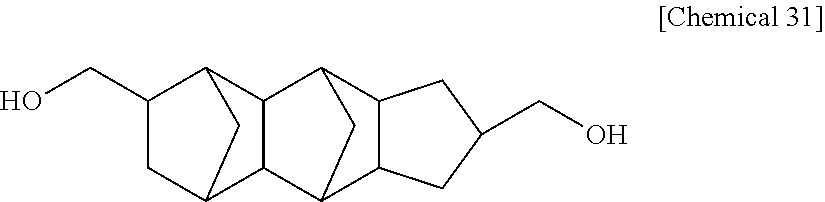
C1(CO)CC2CC1C1C2C2C3C(C1C2)CC(CO)C3
